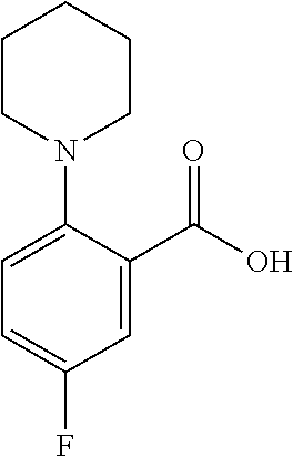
C1=C(F)C=C(C(O)=O)C(N2CCCCC2)=C1
